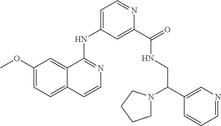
C12=CC=C(OC)C=C1C(NC1=CC=NC(C(=O)NCC(C3=CN=CC=C3)N3CCCC3)=C1)=NC=C2
